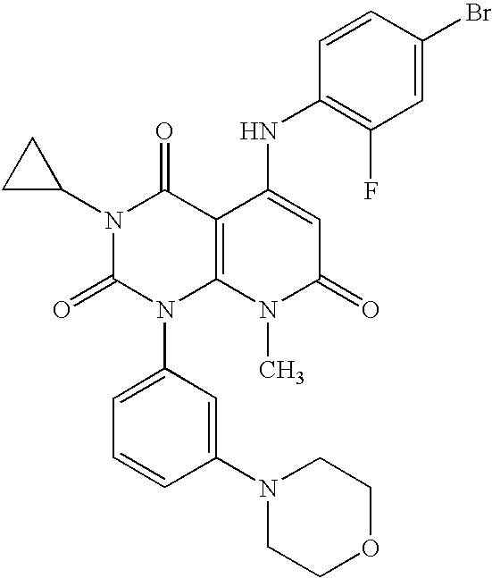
N1(C2CC2)C(=O)N(C2=CC=CC(N3CCOCC3)=C2)C2=C(C1=O)C(NC1=C(F)C=C(Br)C=C1)=CC(=O)N2C
